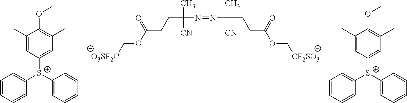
[O3SF2C]COC(CCC(N=NC(C)(CCC(OC[CF2SO3])=O)[CN])(C)[CN])=O.C1=CC=CC([S+](C2=CC(C)=C(OC)C(C)=C2)C2=CC=CC=C2)=C1.C1=CC=CC([S+](C2=CC(C)=C(OC)C(C)=C2)C2=CC=CC=C2)=C1
